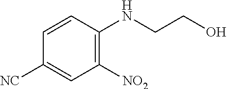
C1([NC])=CC([NO2])=C(NCCO)C=C1
